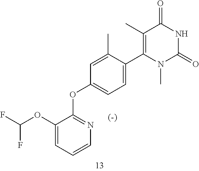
C1(C)=C(C2=CC=C(OC3=NC=CC=C3OC(F)F)C=C2C)N(C)C(=O)NC1=O
